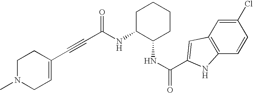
C(C(NC1C(NC(=O)C2=CC3=C(C=CC(Cl)=C3)N2)CCCC1)=O)#CC1=CCN(C)CC1
